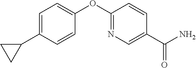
C1=C(C2CC2)C=CC(OC2=NC=C(C(N)=O)C=C2)=C1
